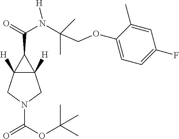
C12([H])C([H])(CN(C(OC(C)(C)C)=O)C1)C2C(=O)N(C(COC1=CC=C(F)C=C1C)(C)C)[H]
